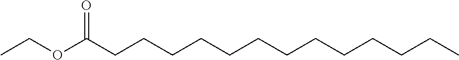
CCOC(CCCCCCCCCCCCC)=O
